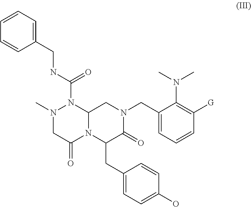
N1(C)CC(=O)N2C(N1C(NCC1=CC=CC=C1)=O)CN(CC1=CC=CC([G])=C1N(C)C)C(=O)C2CC1=CC=C(O)C=C1
